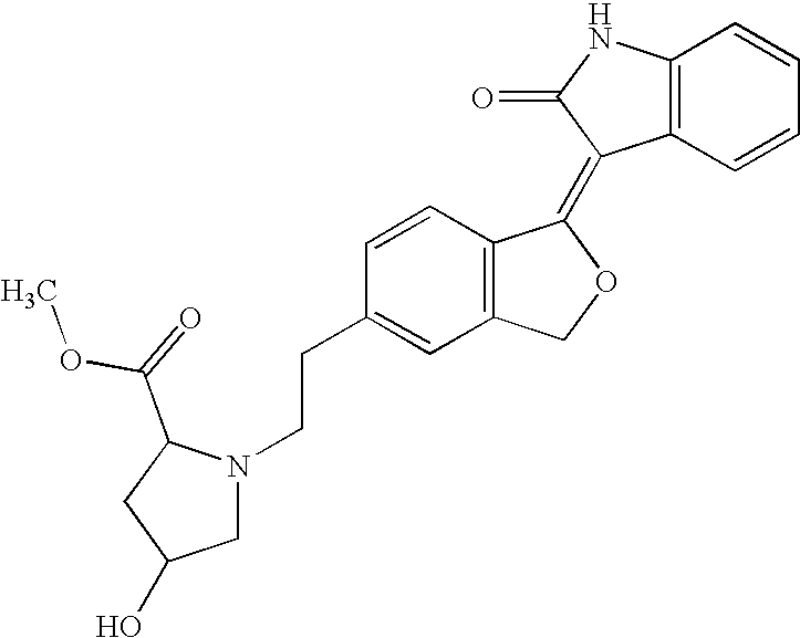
C1=CC(CCN2CC(O)CC2C(OC)=O)=CC2=C1C(=C1C3=C(NC1=O)C=CC=C3)OC2
